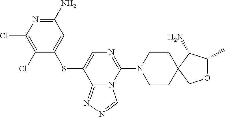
C1(Cl)=C(Cl)N=C(N)C=C1SC1=CN=C(N2CCC3(CC2)C(N)C(C)OC3)N2C1=NN=C2
